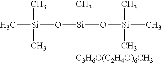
[Si](C)(C)(C)O[Si]([C3H6O(C2H4O)6CH3])(C)O[Si](C)(C)C
